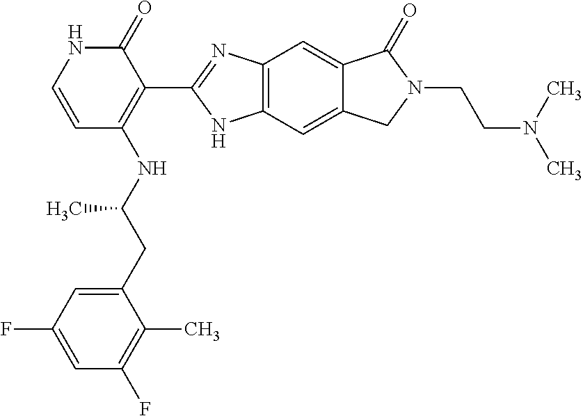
C12=C(C=C3C(=C1)C(=O)N(CCN(C)C)C3)NC(C1=C(NC(CC3=CC(F)=CC(F)=C3C)C)C=CNC1=O)=N2
